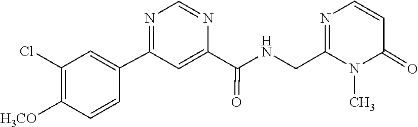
CN1C(CNC(C2=CC(C3=CC(Cl)=C([H3CO])C=C3)=NC=N2)=O)=NC=CC1=O
